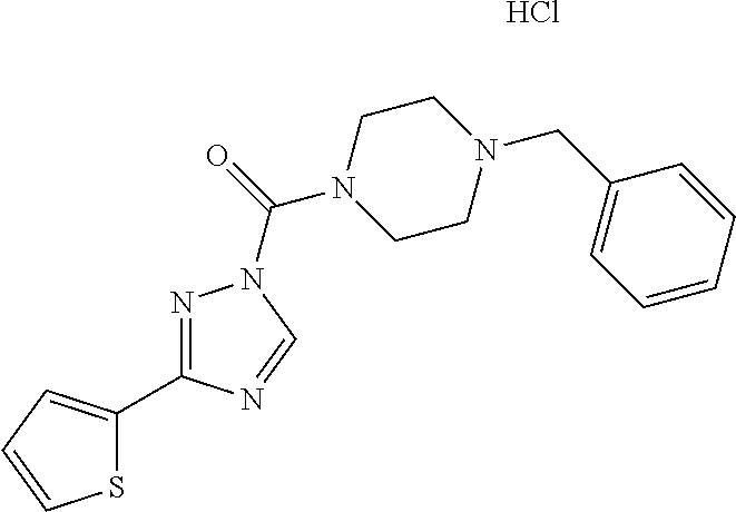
N1=C(C2=CC=CS2)N=CN1C(=O)N1CCN(CC2=CC=CC=C2)CC1.Cl
